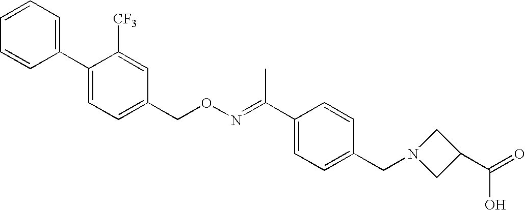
C1([CF3])=CC(CON=C(C2=CC=C(CN3CC(C(=O)O)C3)C=C2)C)=CC=C1C1=CC=CC=C1
